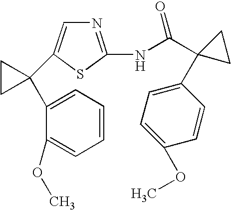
N1=C(NC(C2(C3=CC=C(OC)C=C3)CC2)=O)SC(C2(C3=CC=CC=C3OC)CC2)=C1
